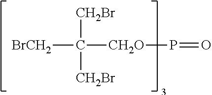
[BrCH2]C([CH2Br])([CH2Br])[CH2O]P=O
